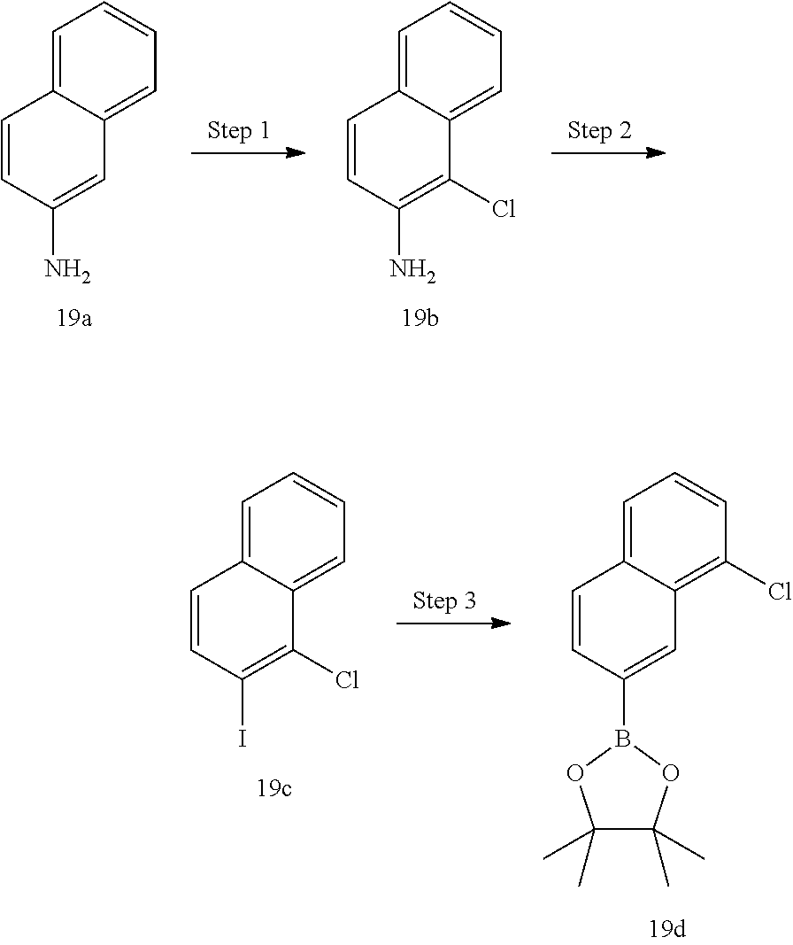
C1=CC(N)=CC2=CC=CC=C12.C1=CC(N)=C(Cl)C2=CC=CC=C12.C1=CC(B2OC(C)(C)C(C)(C)O2)=CC2=C(Cl)C=CC=C12.C1=CC(I)=C(Cl)C2=CC=CC=C12
